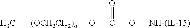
C[(OCH2CH2)n]OC(=O)O[NH-(IL-15)]
